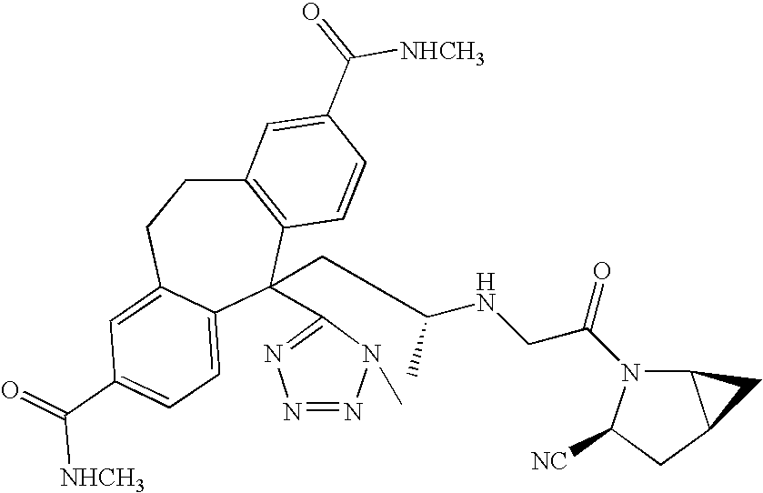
C12=C(C(CC(C)NCC(=O)N3C4C(CC3[CN])C4)(C3=NN=NN3C)C3=CC=C(C(=O)[NHCH3])C=C3CC1)C=CC(C(=O)[NHCH3])=C2
